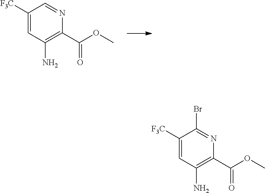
C(C1=C(N)C=C([F3C])C(Br)=N1)(=O)OC.C(C1=C(N)C=C([F3C])C=N1)(=O)OC
